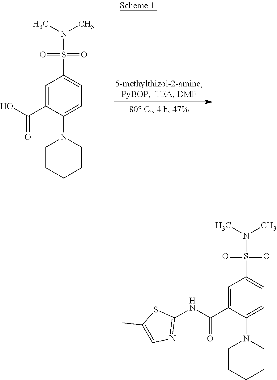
C1=C(C(O)=O)C(N2CCCCC2)=CC=C1S(=O)(=O)N(C)C.C1=C(C(NC2=NC=C(C)S2)=O)C(N2CCCCC2)=CC=C1S(=O)(=O)N(C)C
